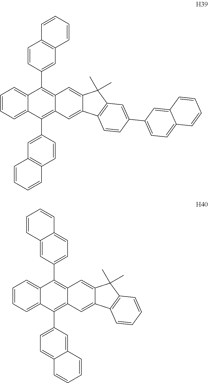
C1=CC=C2C(=C1)C(C1=CC3=C(C=C1)C=CC=C3)=C1C(=C2C2=CC3=C(C=C2)C=CC=C3)C=C2C(=C1)C(C)(C)C1=C2C=CC(C2=CC=C3C(=C2)C=CC=C3)=C1.C1=CC=C2C(=C1)C(C1=CC=C3C(=C1)C=CC=C3)=C1C(=C2C2=CC=C3C(=C2)C=CC=C3)C=C2C(=C1)C(C)(C)C1=C2C=CC=C1
